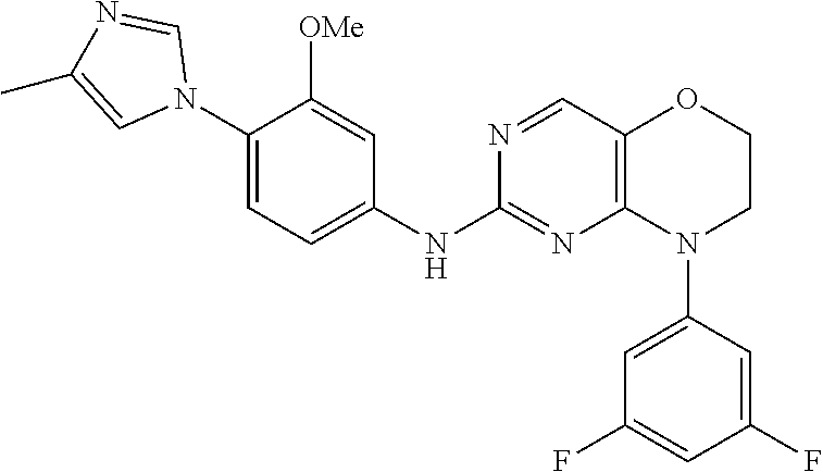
N1(C2=CC=C(NC3=NC4=C(C=N3)OCCN4C3=CC(F)=CC(F)=C3)C=C2[OMe])C=NC(C)=C1
